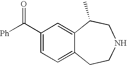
[Ph]C(C1=CC=C2C(=C1)C(C)CNCC2)=O
